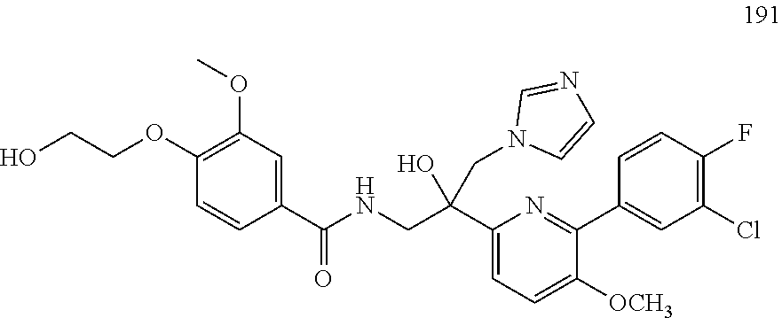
C1(OC)=C(OCCO)C=CC(C(NCC(C2=CC=C([OCH3])C(C3=CC(Cl)=C(F)C=C3)=N2)(CN2C=CN=C2)O)=O)=C1
